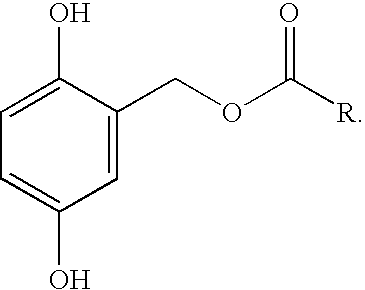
C1=C(O)C(COC([R])=O)=CC(O)=C1
